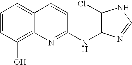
C1=CC(O)=C2C(=C1)C=CC(NC1=C(Cl)NC=N1)=N2
